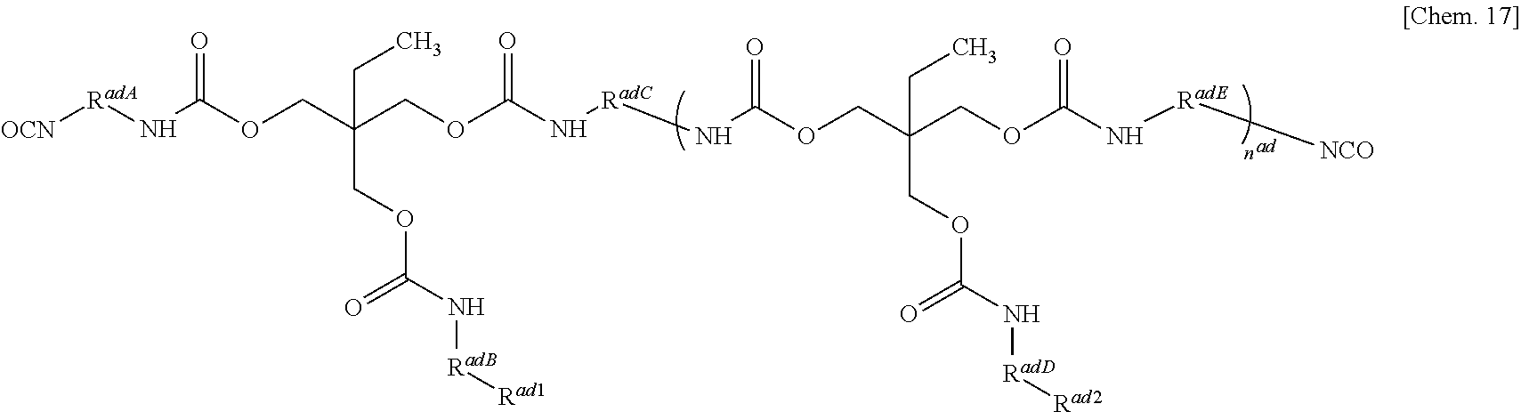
[NCO][RadE]NC(OCC(COC(N[RadC]NC(OCC(COC(N[RadA][OCN])=O)(COC(N[RadB][Rad1])=O)CC)=O)=O)(COC(N[RadD][Rad2])=O)CC)=O
